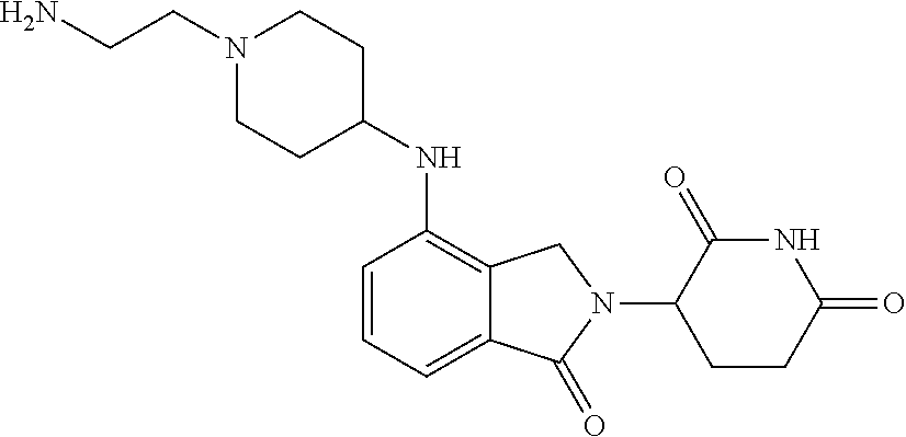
N1C(=O)C(N2CC3=C(NC4CCN(CCN)CC4)C=CC=C3C2=O)CCC1=O
